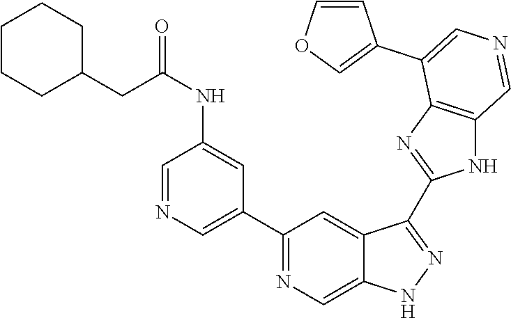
C1(C2=CN=CC(NC(CC3CCCCC3)=O)=C2)=NC=C2C(=C1)C(C1=NC3=C(N1)C=NC=C3C1=COC=C1)=NN2
